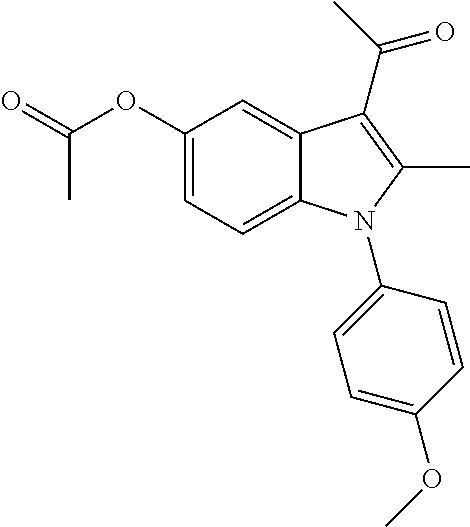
C1(OC(=O)C)=CC=C2C(=C1)C(C(C)=O)=C(C)N2C1=CC=C(OC)C=C1
